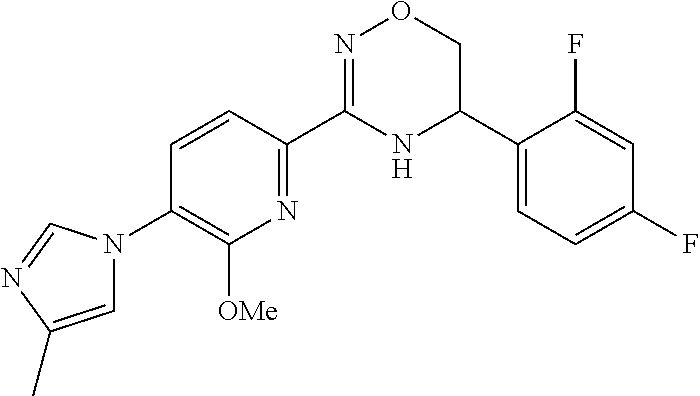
C1=CC(C2=NOCC(C3=CC=C(F)C=C3F)N2)=NC([OMe])=C1N1C=C(C)N=C1
